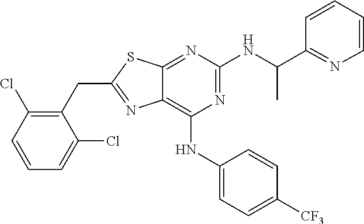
C1(CC2=NC3=C(NC4=CC=C([CF3])C=C4)N=C(NC(C4=NC=CC=C4)C)N=C3S2)=C(Cl)C=CC=C1Cl
